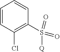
C1=CC(Cl)=C(S(=O)(=O)[Q])C=C1
